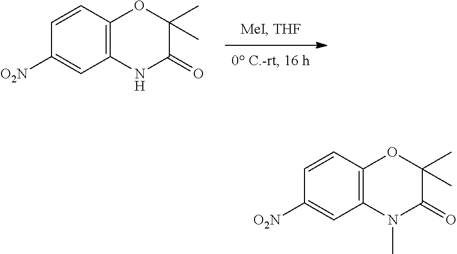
C1([O2N])=CC2=C(OC(C)(C)C(=O)N2)C=C1.C1([O2N])=CC2=C(OC(C)(C)C(=O)N2C)C=C1
